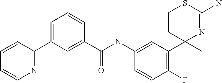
C1=C(NC(C2=CC(C3=NC=CC=C3)=CC=C2)=O)C=CC(F)=C1C1(C)N=C(N)SCC1
